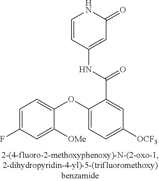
C1=CC(NC(C2=CC([OCF3])=CC=C2OC2=CC=C(F)C=C2[OMe])=O)=CC(=O)N1
